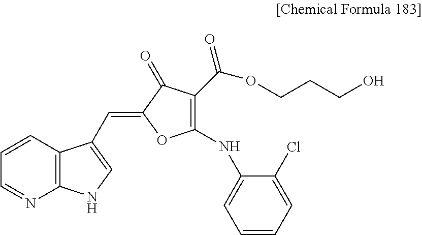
C12=C(C=CC=N1)C(C=C1OC(NC3=CC=CC=C3Cl)=C(C(OCCCO)=O)C1=O)=CN2
